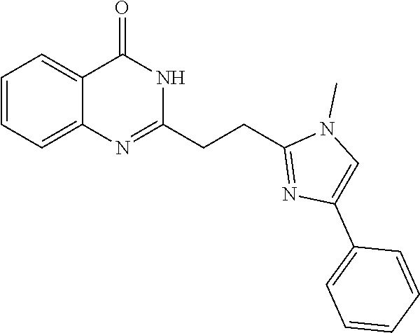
C1=CC=C2C(=C1)C(=O)NC(CCC1=NC(C3=CC=CC=C3)=CN1C)=N2
